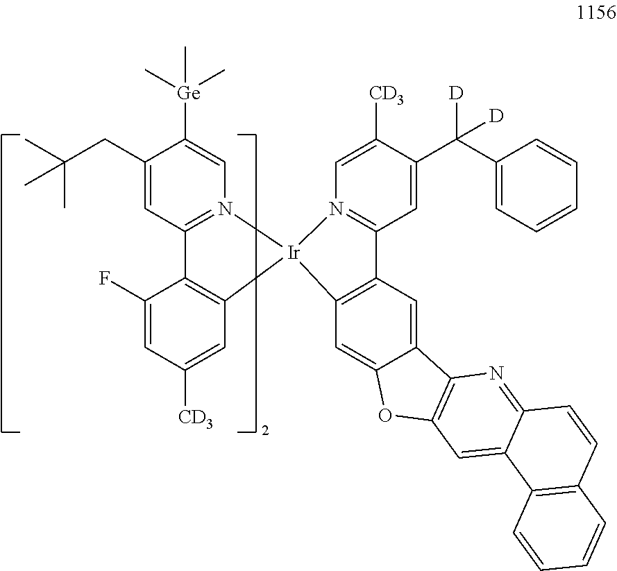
C1(CC(C)(C)C)=CC2=N(C=C1[Ge](C)(C)C)[Ir]1(C3=C2C(F)=CC([CD3])=C3)N2=C(C=C(C(C3=CC=CC=C3)([D])[D])C([CD3])=C2)C2=C1C=C1C(=C2)C2=C(O1)C=C1C(=N2)C=CC2=C1C=CC=C2
